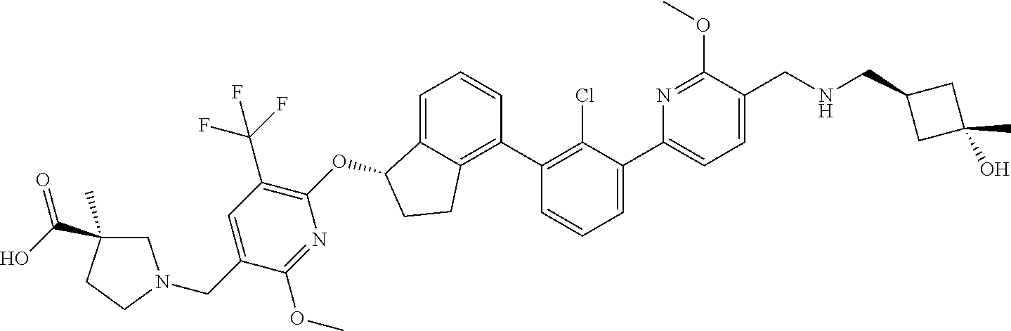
C1=C(C2=CC=CC(C3=C4C(=CC=C3)C(OC3=C(C(F)(F)F)C=C(CN5CC(C)(C(O)=O)CC5)C(OC)=N3)CC4)=C2Cl)N=C(OC)C(CNCC2CC(O)(C)C2)=C1
